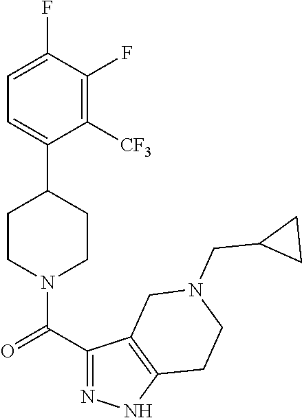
C1=C(F)C(F)=C([CF3])C(C2CCN(C(C3=NNC4=C3CN(CC3CC3)CC4)=O)CC2)=C1
